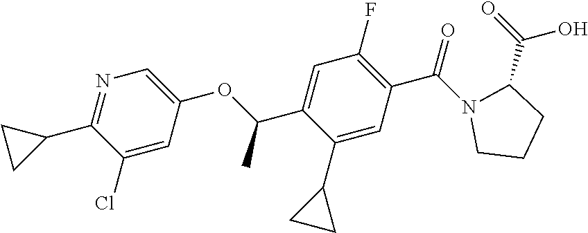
C1(C2CC2)=CC(C(=O)N2CCCC2C(=O)O)=C(F)C=C1C(OC1=CN=C(C2CC2)C(Cl)=C1)C
